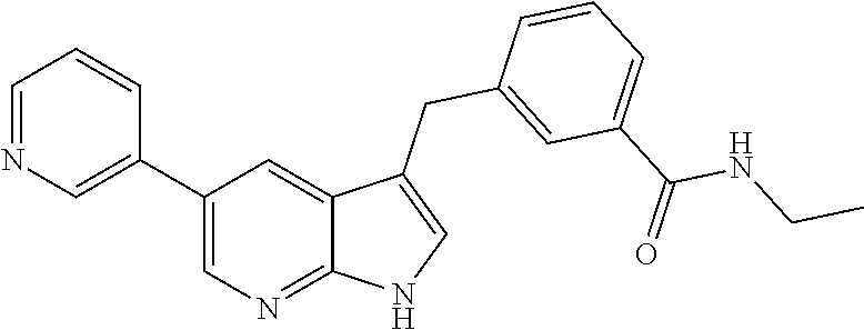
C1(C2=CN=CC=C2)=CN=C2C(=C1)C(CC1=CC(C(=O)NCC)=CC=C1)=CN2
